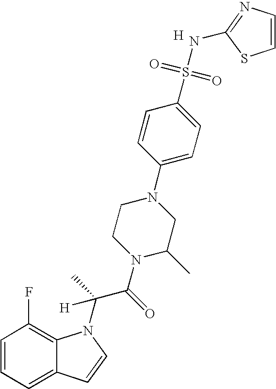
C1=CC=C2C(=C1F)N(C(C(N1C(C)CN(C3=CC=C(S(=O)(=O)NC4=NC=CS4)C=C3)CC1)=O)(C)[H])C=C2.[H]
